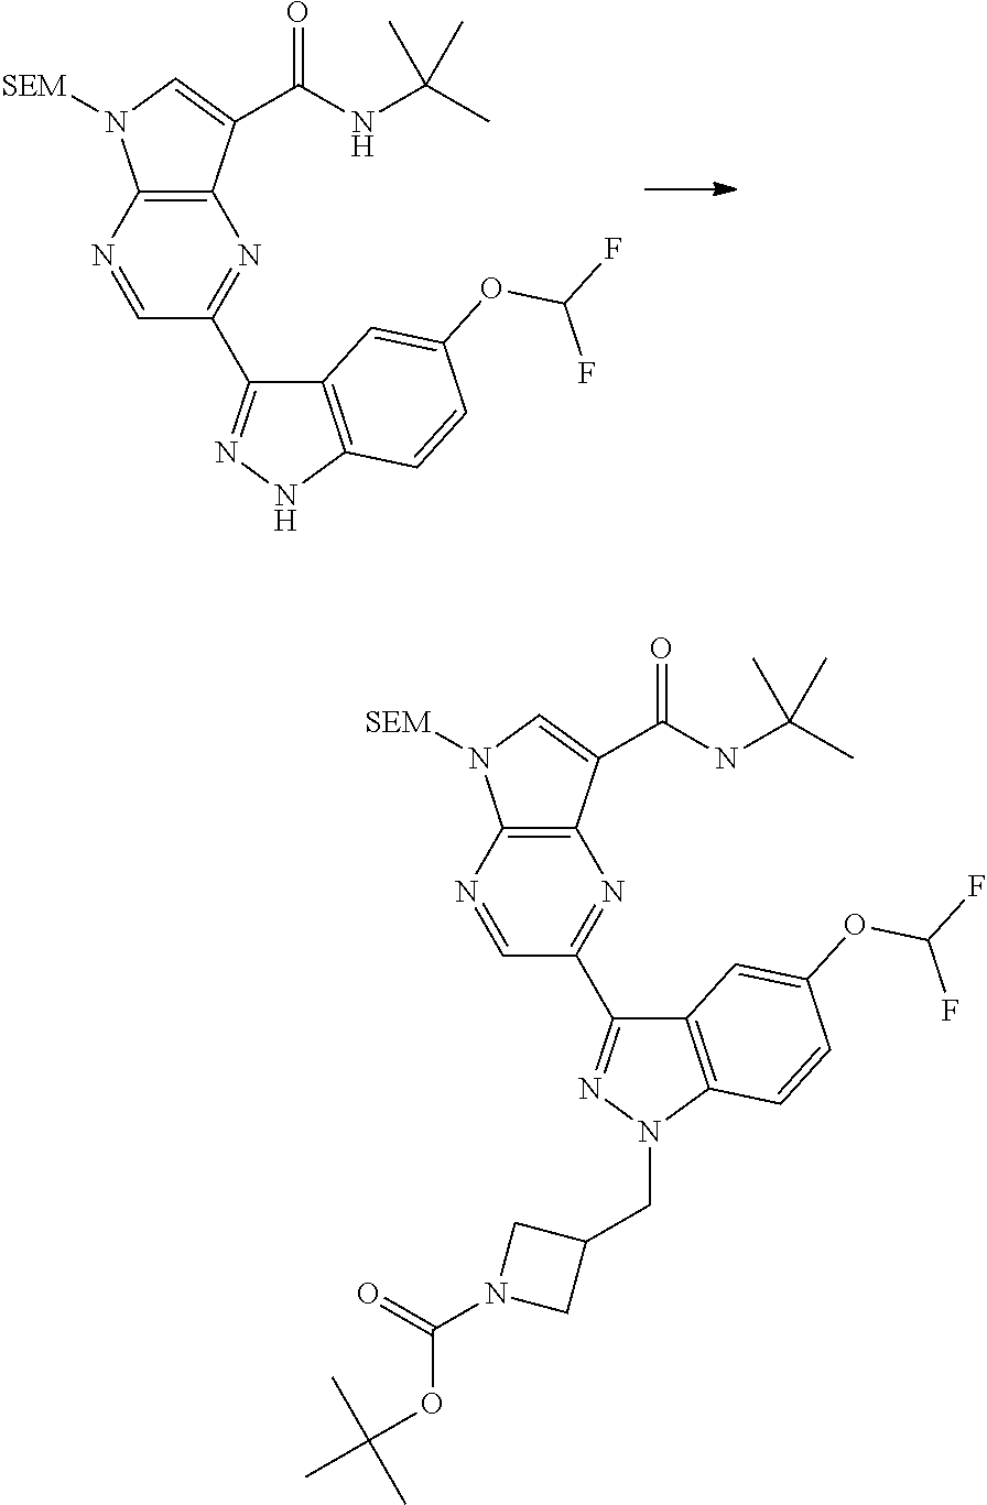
C12=C(C(C(NC(C)(C)C)=O)=CN1[SEM])N=C(C1=NN(CC3CN(C(=O)OC(C)(C)C)C3)C3=C1C=C(OC(F)F)C=C3)C=N2.C12=C(C(C(NC(C)(C)C)=O)=CN1[SEM])N=C(C1=NNC3=C1C=C(OC(F)F)C=C3)C=N2
